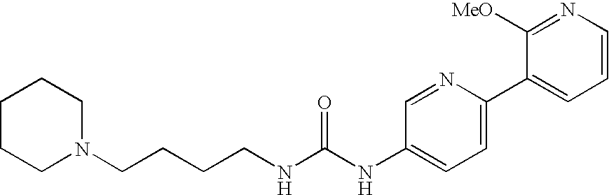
C1CCN(CCCCNC(NC2=CC=C(C3=CC=CN=C3[MeO])N=C2)=O)CC1
